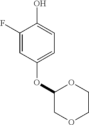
C1(F)=CC(OC2COCCO2)=CC=C1O
